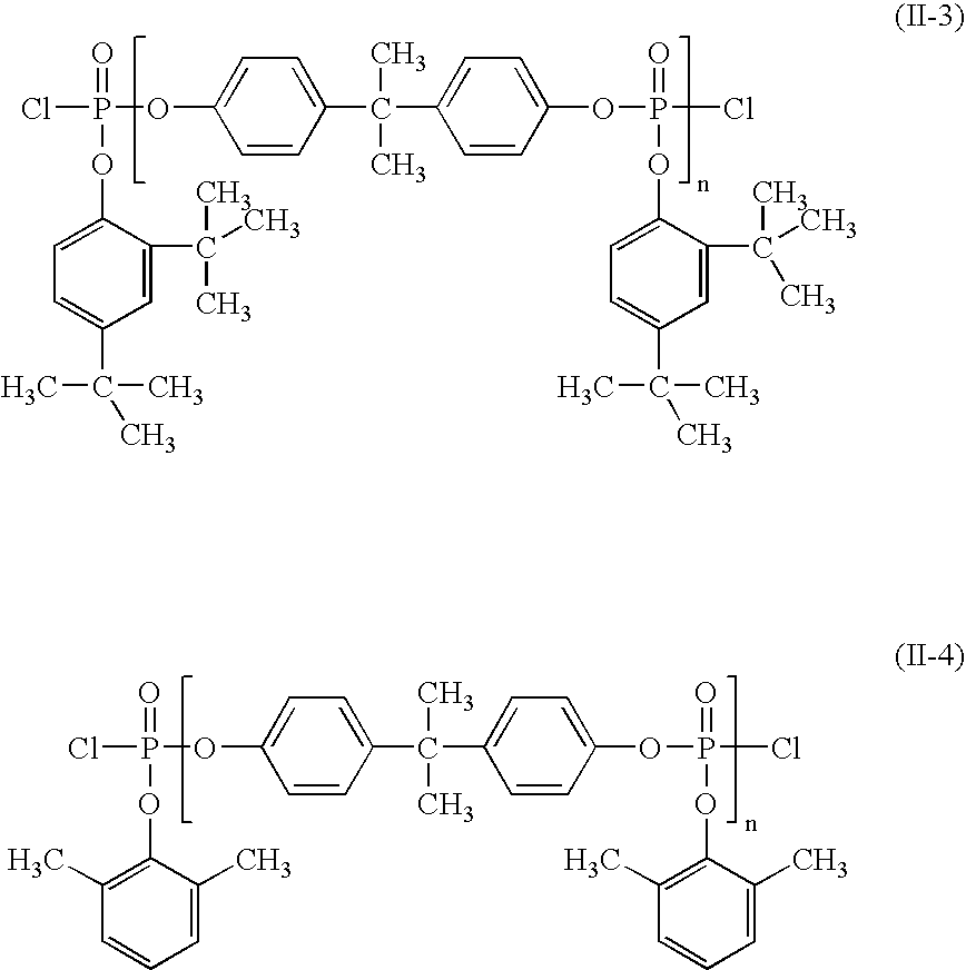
C(C)(C)(C1=CC=C(OP(=O)(Cl)OC2=CC=C(C(C)(C)C)C=C2C(C)(C)C)C=C1)C1=CC=C(OP(Cl)(=O)OC2=CC=C(C(C)(C)C)C=C2C(C)(C)C)C=C1.C(C)(C)(C1=CC=C(OP(=O)(Cl)OC2=C(C)C=CC=C2C)C=C1)C1=CC=C(OP(Cl)(=O)OC2=C(C)C=CC=C2C)C=C1
